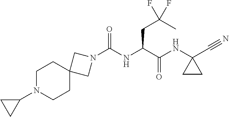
C(NC(C(NC1(C#N)CC1)=O)CC(F)(C)F)(N1CC2(C1)CCN(C1CC1)CC2)=O
